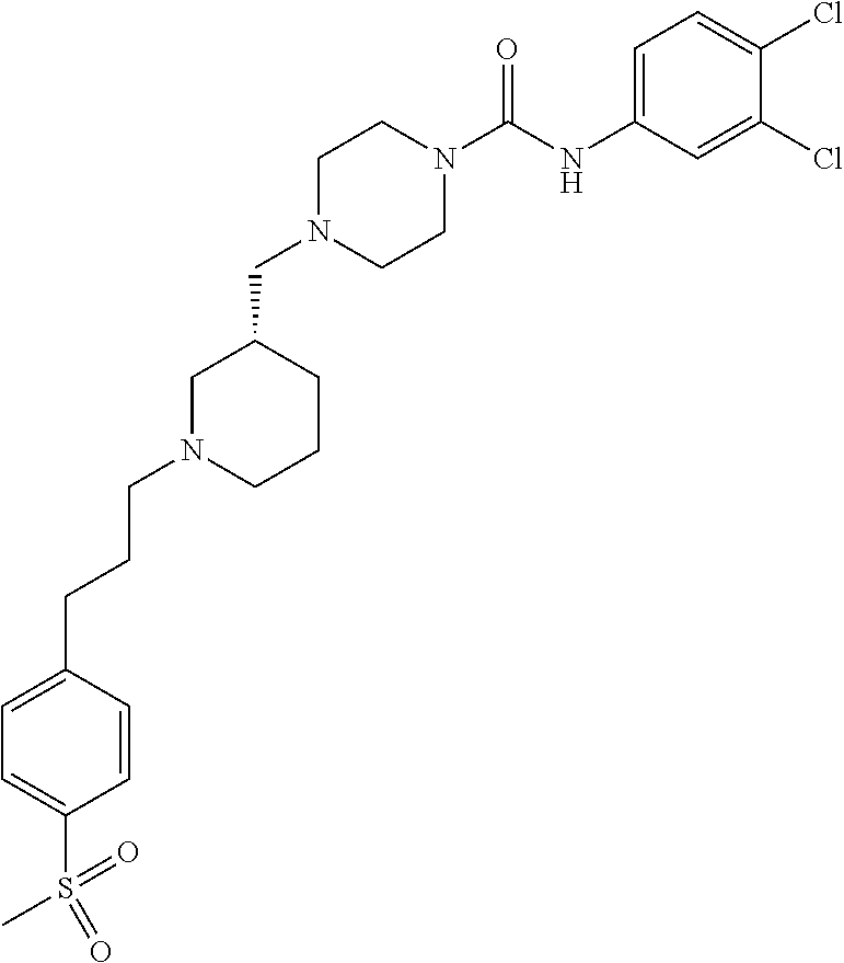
C1N(CC2CN(CCCC3=CC=C(S(C)(=O)=O)C=C3)CCC2)CCN(C(NC2=CC=C(Cl)C(Cl)=C2)=O)C1
